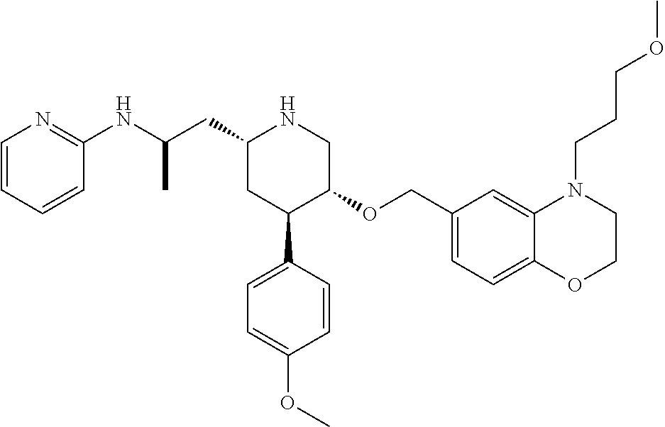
C1(CC(NC2=NC=CC=C2)C)CC(C2=CC=C(OC)C=C2)C(OCC2=CC=C3C(=C2)N(CCCOC)CCO3)CN1
